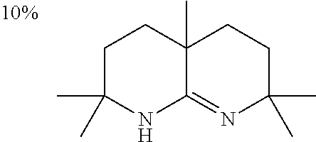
C1C(C)(C)NC2=NC(C)(C)CCC2(C)C1
